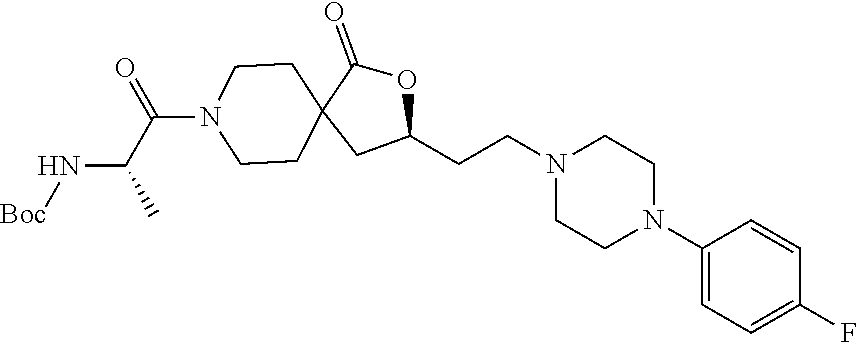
C1(N2CCN(CCC3OC(=O)C4(C3)CCN(C(C(N[Boc])C)=O)CC4)CC2)=CC=C(F)C=C1
